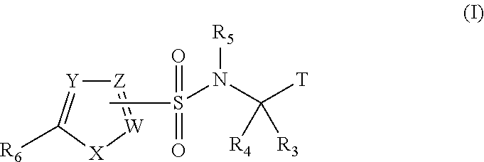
[Z]1=[W][X]C([R6])=[Y]1.CS(N(C([T])([R4])[R3])[R5])(=O)=O
